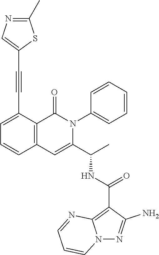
C1=C(C#CC2=CN=C(C)S2)C2=C(C=C1)C=C(C(C)NC(C1=C3N(N=C1N)C=CC=N3)=O)N(C1=CC=CC=C1)C2=O
